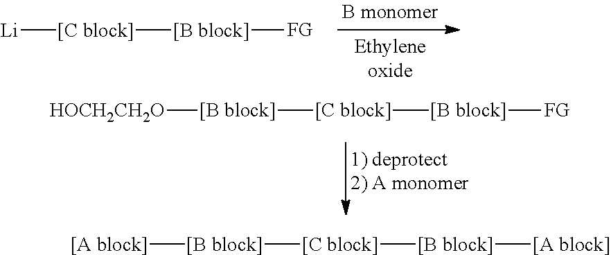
[Li][[C block]][[B block]][FG].[HOCH2CH2O][[B block]][[C block]][[B block]][FG].[[A block]][[B block]][[C block]][[B block]][[A block]]
